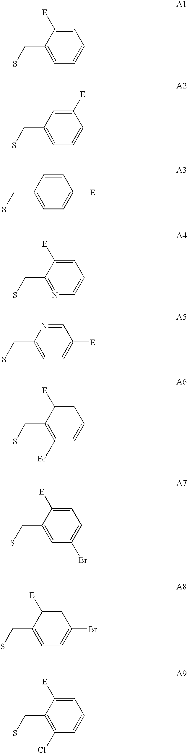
C1=CC=C([E])C(CS)=C1.C1=CC([E])=CC(CS)=C1.C1=C([E])C=CC(CS)=C1.C1=CC=C([E])C(CS)=N1.C1=C([E])C=NC(CS)=C1.C1=CC=C([E])C(CS)=C1Br.C1(Br)=CC=C([E])C(CS)=C1.C1=C(Br)C=C([E])C(CS)=C1.C1=CC=C([E])C(CS)=C1Cl
